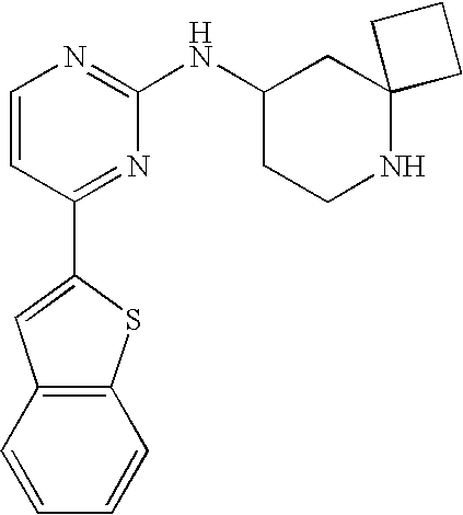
C1=CC(C2=CC3=C(S2)C=CC=C3)=NC(NC2CCNC3(C2)CCC3)=N1
